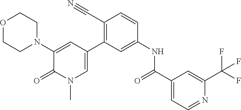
O1CCN(C2=CC(C3=C(C#N)C=CC(NC(=O)C4=CC=NC(C(F)(F)F)=C4)=C3)=CN(C)C2=O)CC1
